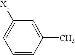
[X1]C1=CC=CC(C)=C1
